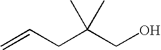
C=CCC(CO)(C)C
